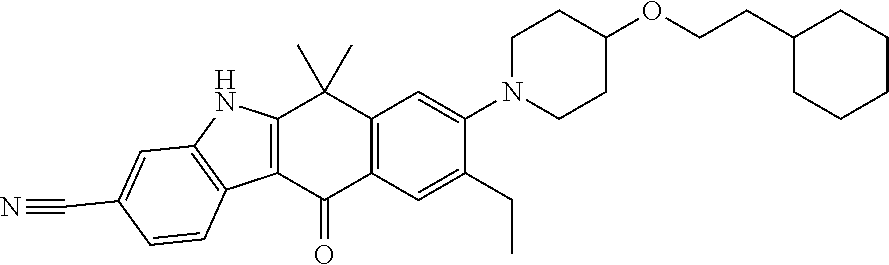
C12=C(C(=O)C3=C(C1(C)C)C=C(N1CCC(OCCC4CCCCC4)CC1)C(CC)=C3)C1=C(N2)C=C(C#N)C=C1
